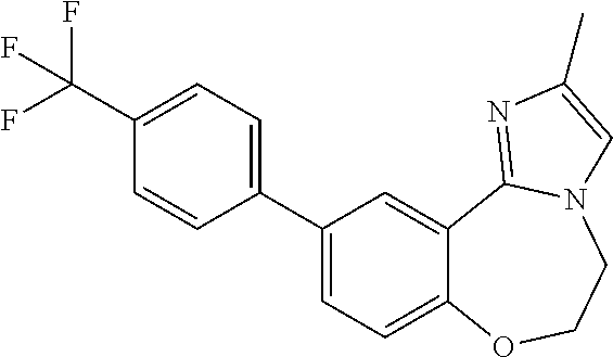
C1(C2=CC=C3C(=C2)C2=NC(C)=CN2CCO3)=CC=C(C(F)(F)F)C=C1
